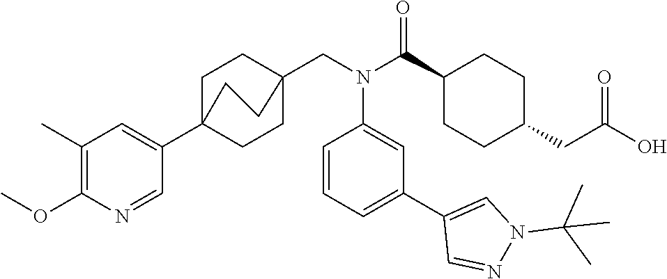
C1(C(N(CC23CCC(C4=CC(C)=C(OC)N=C4)(CC2)CC3)C2=CC(C3=CN(C(C)(C)C)N=C3)=CC=C2)=O)CCC(CC(O)=O)CC1
